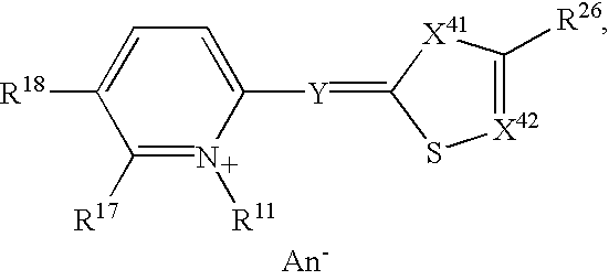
C1([Y]=C2S[X42]=C([R26])[X41]2)=CC=C([R18])C([R17])=N1[R11]
